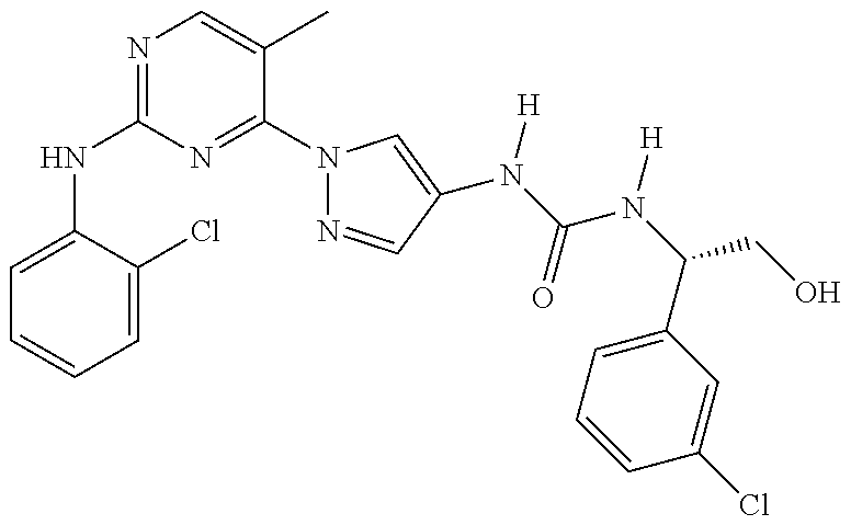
C1=C(NC2=NC=C(C)C(N3N=CC(N(C(=O)N(C(C4=CC=CC(Cl)=C4)CO)[H])[H])=C3)=N2)C(Cl)=CC=C1
